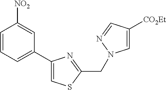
C1=CC=C(C2=CSC(CN3C=C([CO2Et])C=N3)=N2)C=C1[NO2]
